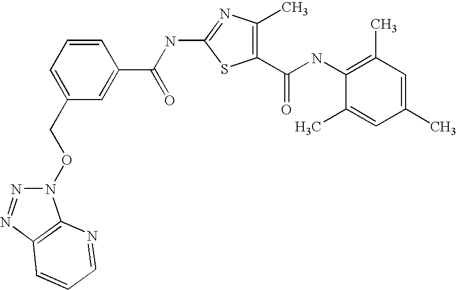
C1(C)=CC(C)=CC(C)=C1NC(=O)C1=C(C)N=C(NC(C2=CC(CON3N=NC4=C3N=CC=C4)=CC=C2)=O)S1
